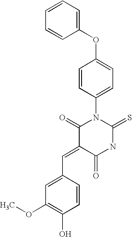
C(=C1C(=O)NC(=S)N(C2=CC=C(OC3=CC=CC=C3)C=C2)C1=O)C1=CC(OC)=C(O)C=C1
